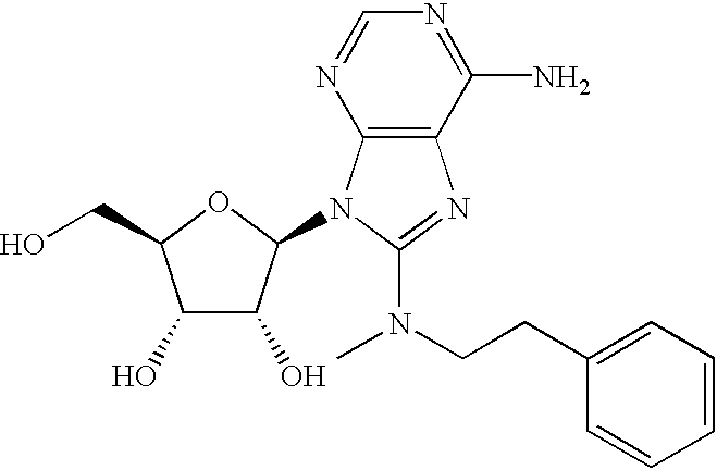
C1(O)C(O)C(N2C3=C(N=C2N(CCC2=CC=CC=C2)C)C(N)=NC=N3)OC1CO
